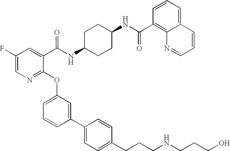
C1(F)=CN=C(OC2=CC=CC(C3=CC=C(CCCNCCCO)C=C3)=C2)C(C(NC2CCC(NC(C3=C4C(=CC=C3)C=CC=N4)=O)CC2)=O)=C1
